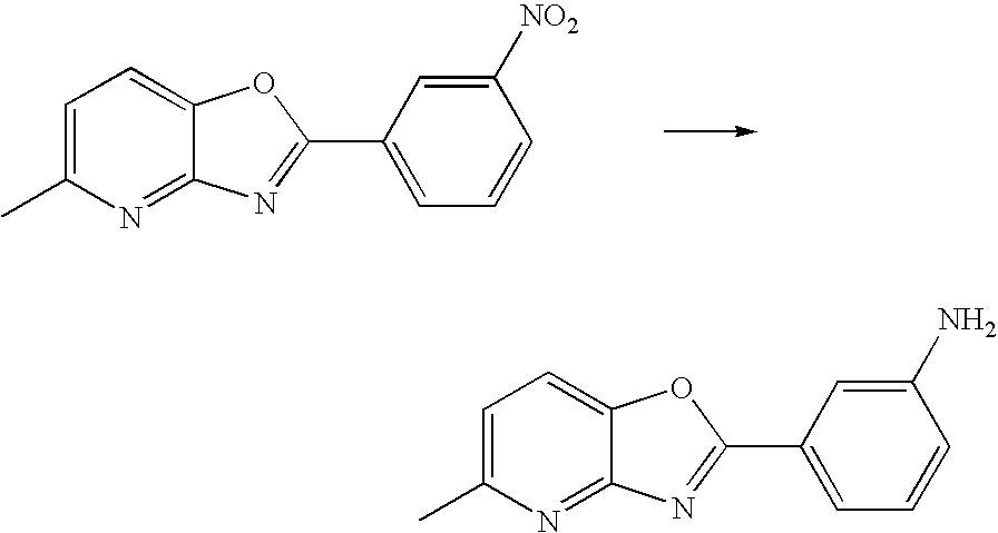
CC1=CC=C2C(=N1)N=C(C1=CC=CC([NO2])=C1)O2.CC1=CC=C2C(=N1)N=C(C1=CC=CC(N)=C1)O2
